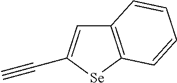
C12=C([Se]C(C#C)=C1)C=CC=C2
